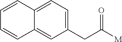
C1(CC([M])=O)=CC=C2C(=C1)C=CC=C2
